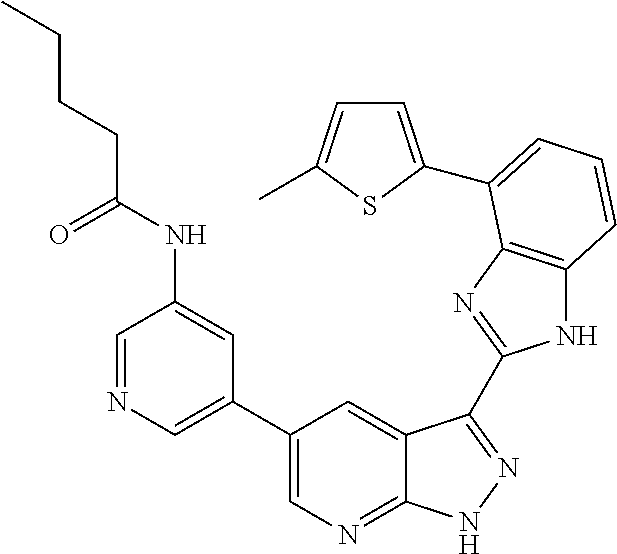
C1(C2=CN=CC(NC(CCCC)=O)=C2)=CN=C2C(=C1)C(C1=NC3=C(N1)C=CC=C3C1=CC=C(C)S1)=NN2
